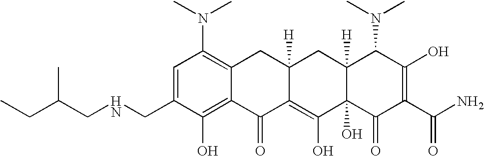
C1(CNCC(CC)C)=CC(N(C)C)=C2C(=C1O)C(=O)C1=C(O)C3(O)C([H])(CC1([H])C2)C(N(C)C)C(O)=C(C(N)=O)C3=O
